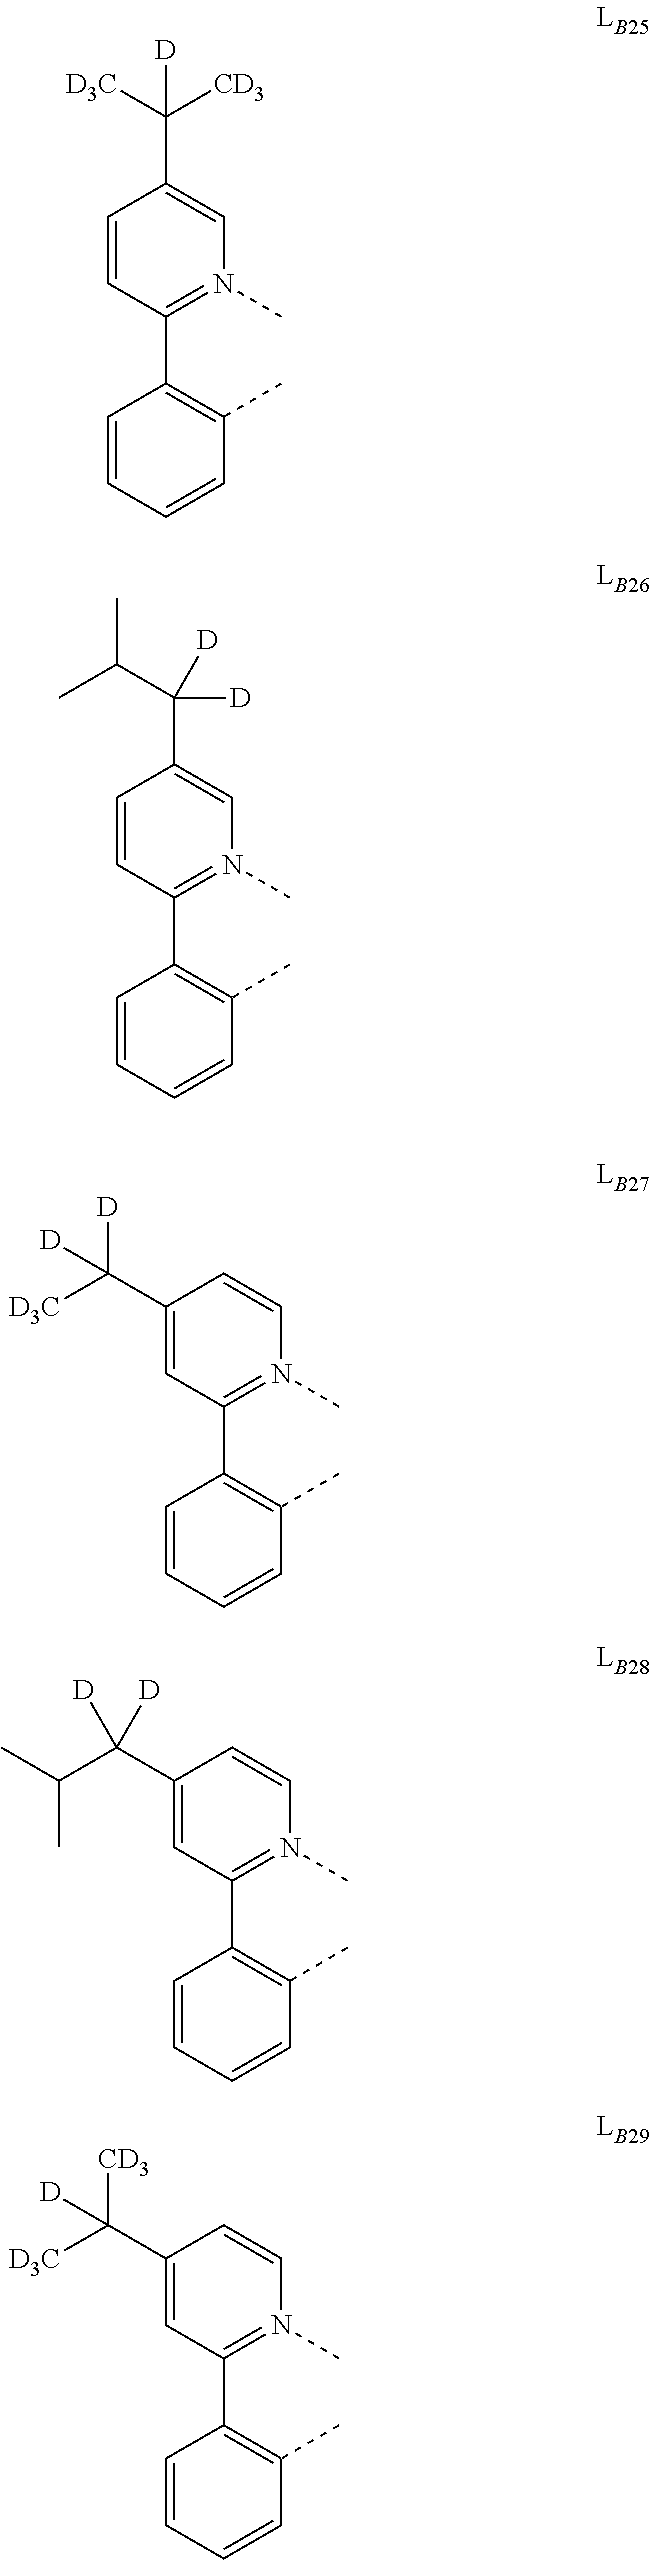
C1=CC(C(C(C)C)([D])[D])=CN(C)=C1C1=C(C)C=CC=C1.C1=C(C([D])([D3C])[D])C=CN(C)=C1C1=C(C)C=CC=C1.C1=C(C(C(C)C)([D])[D])C=CN(C)=C1C1=C(C)C=CC=C1.C1=CC(C([D3C])([CD3])[D])=CN(C)=C1C1=C(C)C=CC=C1.C1=C(C([CD3])([D3C])[D])C=CN(C)=C1C1=C(C)C=CC=C1
